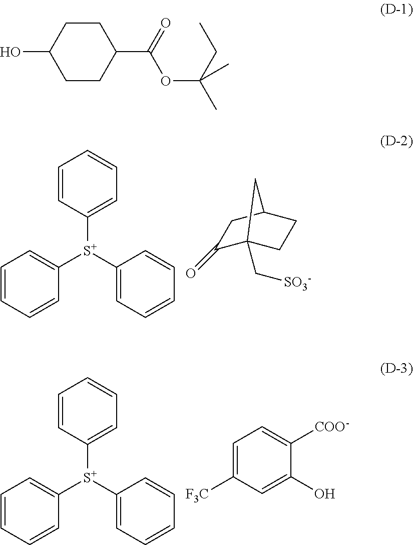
C1=CC=C([S+](C2=CC=CC=C2)C2=CC=CC=C2)C=C1.C1(=O)C2(C[SO3-])CCC(C1)C2.C1=CC=C([S+](C2=CC=CC=C2)C2=CC=CC=C2)C=C1.C1=C([F3C])C=C(O)C([COO-])=C1.OC1CCC(C(=O)OC(C)(CC)C)CC1
